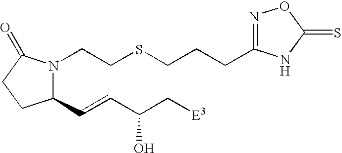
C1(C=CC(C[E3])O)N(CCSCCCC2=NOC(=S)N2)C(=O)CC1
